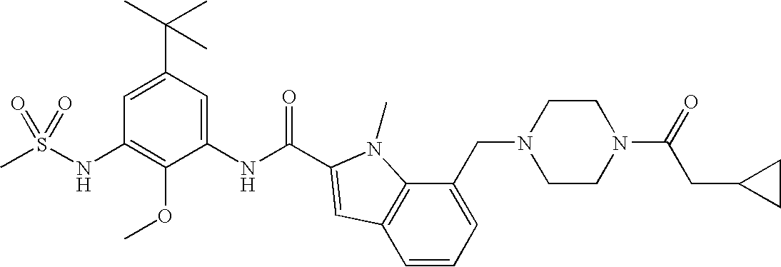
CS(NC1=C(OC)C(NC(=O)C2=CC3=C(C(CN4CCN(C(=O)CC5CC5)CC4)=CC=C3)N2C)=CC(C(C)(C)C)=C1)(=O)=O
